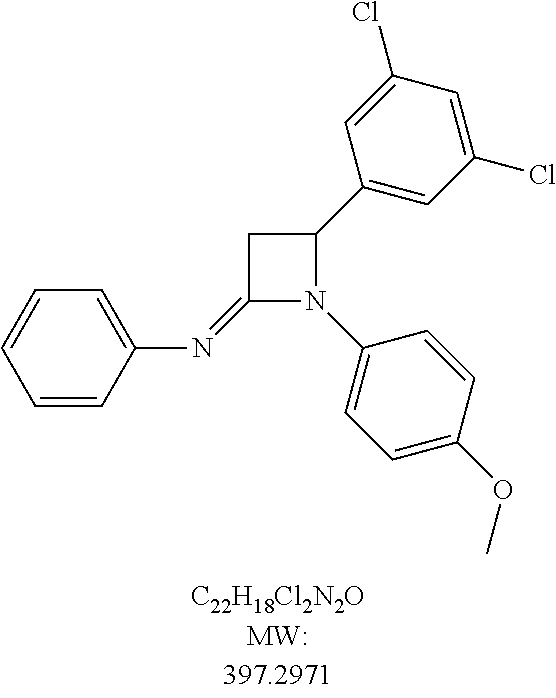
C1(=NC2=CC=CC=C2)N(C2=CC=C(OC)C=C2)C(C2=CC(Cl)=CC(Cl)=C2)C1
